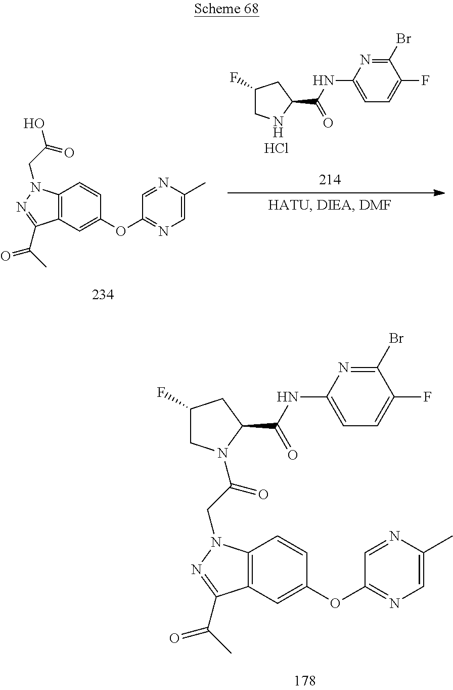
C1=C(C)N=CC(OC2=CC3=C(C=C2)N(CC(O)=O)N=C3C(C)=O)=N1.Cl.C1(F)CNC(C(NC2=CC=C(F)C(Br)=N2)=O)C1.C1(F)CN(C(CN2C3=C(C=C(OC4=NC=C(C)N=C4)C=C3)C(C(C)=O)=N2)=O)C(C(NC2=CC=C(F)C(Br)=N2)=O)C1
